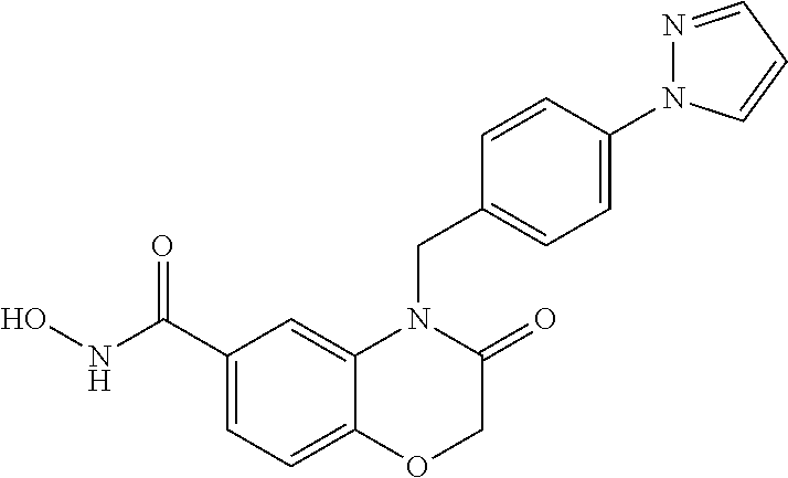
C1(C(NO)=O)=CC=C2C(=C1)N(CC1=CC=C(N3N=CC=C3)C=C1)C(=O)CO2
